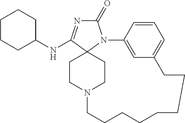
C1(=O)N=C(NC2CCCCC2)C23N1C1=CC(=CC=C1)CCCCCCCCN(CC2)CC3
